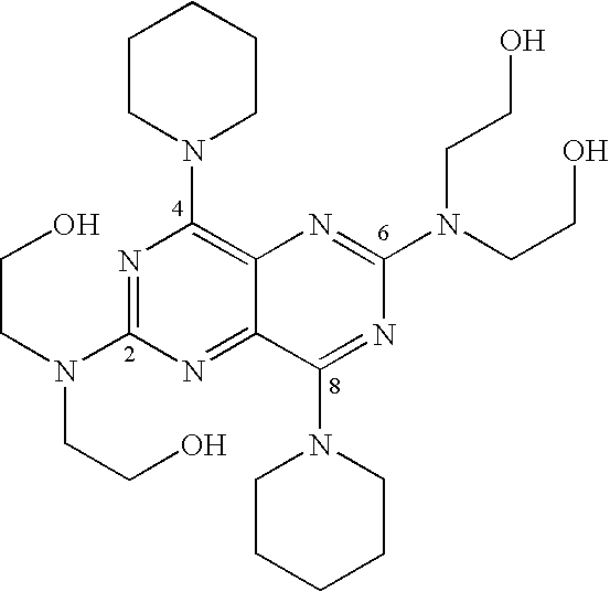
N1=C(N(CCO)CCO)N=C2C(=C1N1CCCCC1)N=C(N(CCO)CCO)N=C2N1CCCCC1
